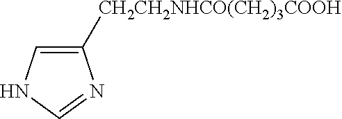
C1([CH2CH2NHCO(CH2)3COOH])=CNC=N1
